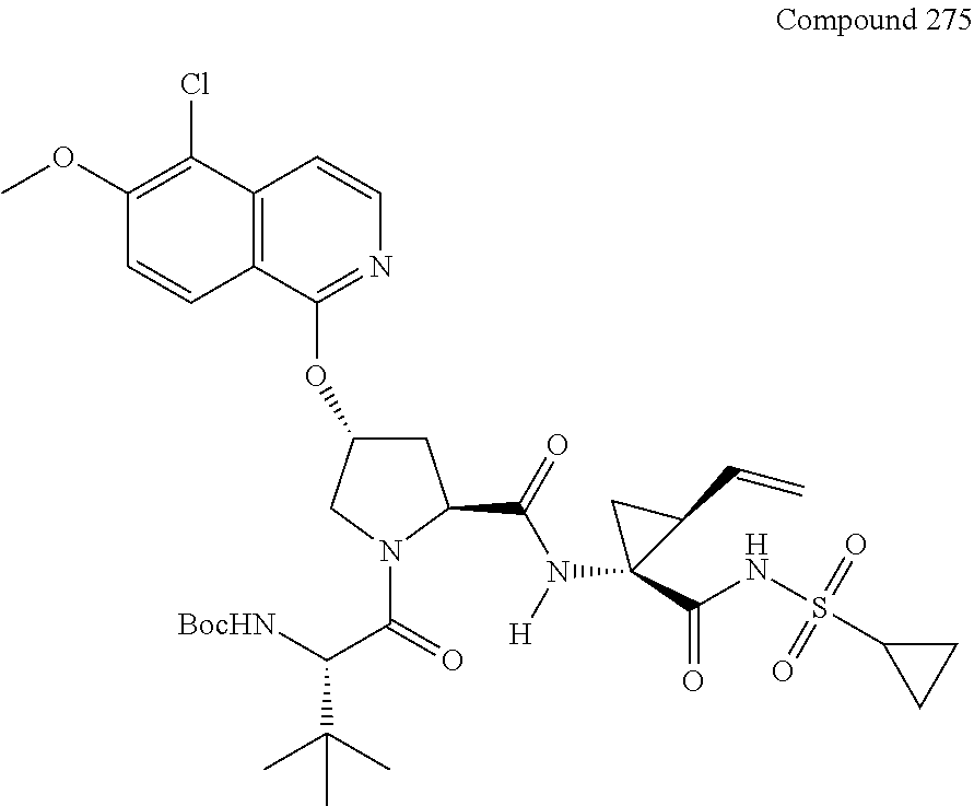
C12=C(C(OC3CC(C(=O)N(C4(C(NS(C5CC5)(=O)=O)=O)CC4C=C)[H])N(C(=O)C([BocHN])C(C)(C)C)C3)=NC=C1)C=CC(OC)=C2Cl
